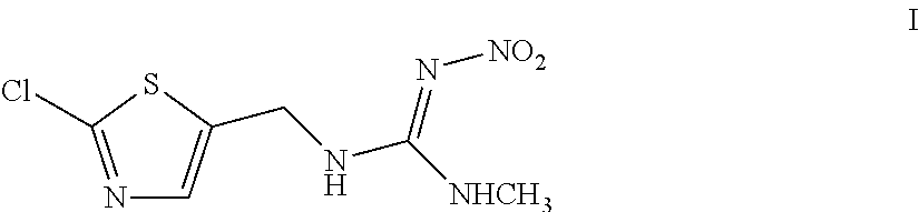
N1=C(Cl)SC(CNC(=N[NO2])[NHCH3])=C1
